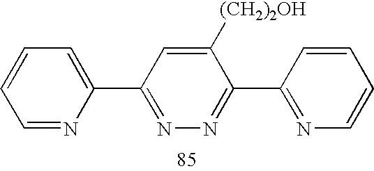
C1(C2=CC=CC=N2)=NN=C(C2=NC=CC=C2)C([(CH2)2OH])=C1
